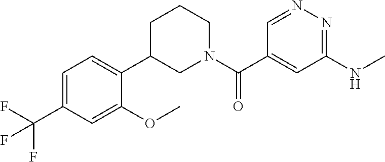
C1=NN=C(NC)C=C1C(N1CCCC(C2=CC=C(C(F)(F)F)C=C2OC)C1)=O
